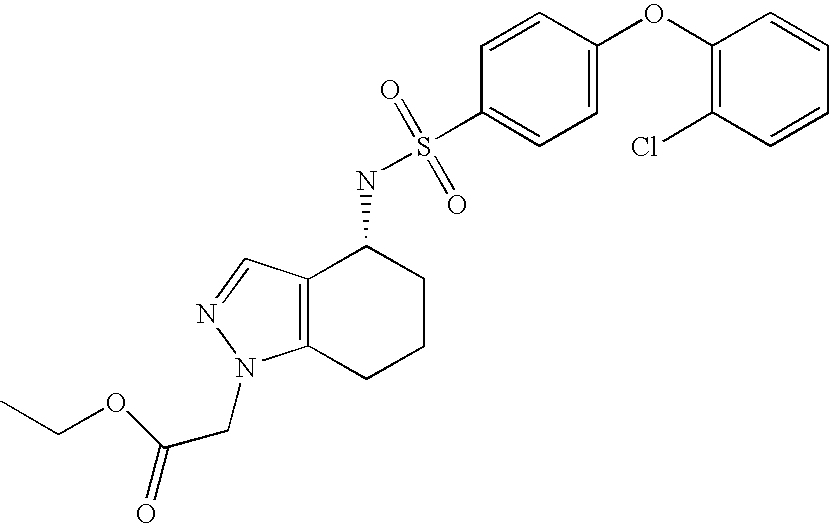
C12=C(CCCC1NS(=O)(=O)C1=CC=C(OC3=C(Cl)C=CC=C3)C=C1)N(CC(OCC)=O)N=C2
